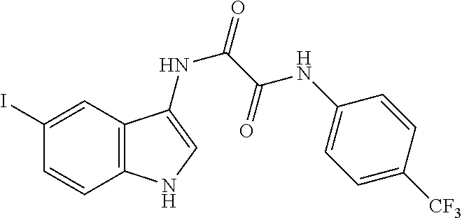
C1(I)=CC2=C(C=C1)NC=C2NC(C(NC1=CC=C([CF3])C=C1)=O)=O
